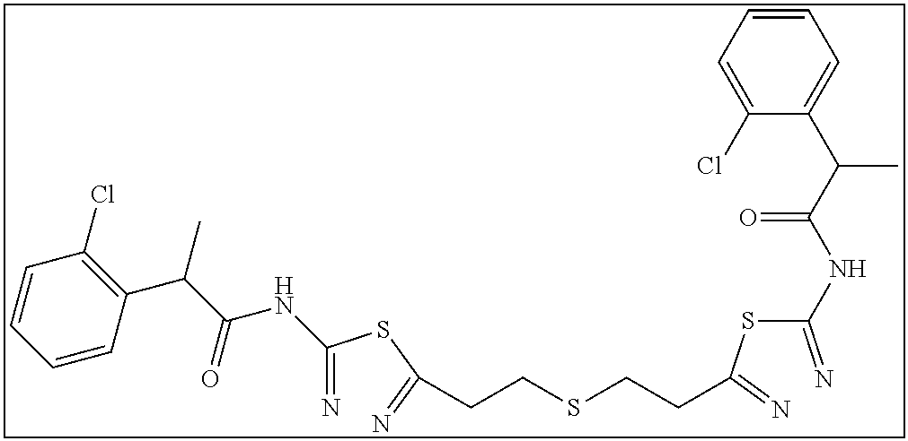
C(=N)(SC(=N)CCSCCC(SC(=N)NC(C(C1=CC=CC=C1Cl)C)=O)=N)NC(C(C1=C(Cl)C=CC=C1)C)=O
